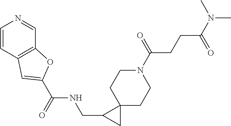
C1=CC2=C(C=N1)OC(C(NCC1CC13CCN(C(CCC(=O)N(C)C)=O)CC3)=O)=C2
